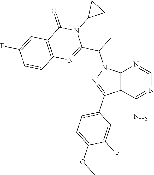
C12=C(C(N)=NC=N1)C(C1=CC=C(OC)C(F)=C1)=NN2C(C)C1=NC2=C(C(=O)N1C1CC1)C=C(F)C=C2
